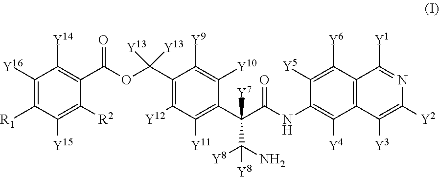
C1([Y16])=C([R1])C([Y15])=C([R2])C(C(OC(C2=C([Y12])C([Y11])=C(C(C(N)([Y8])[Y8])(C(NC3=C([Y4])C4=C(C([Y6])=C3[Y5])C([Y1])=NC([Y2])=C4[Y3])=O)[Y7])C([Y10])=C2[Y9])([Y13])[Y13])=O)=C1[Y14]
